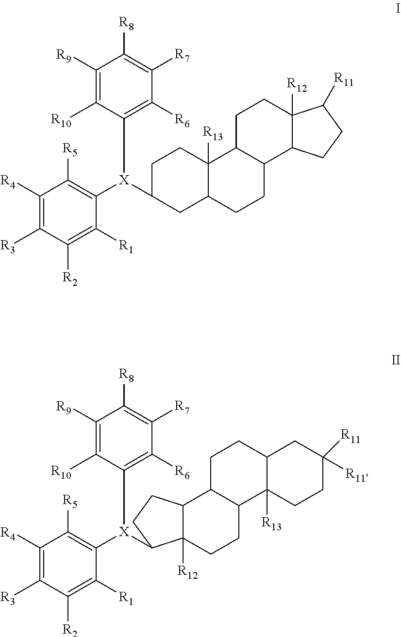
C1([R9])=C([R10])C([X](C2CC3C([R13])(CC2)C2C(CC3)C3C([R12])(CC2)C([R11])CC3)C2=C([R5])C([R4])=C([R3])C([R2])=C2[R1])=C([R6])C([R7])=C1[R8].C1([R9])=C([R10])C([X](C2=C([R5])C([R4])=C([R3])C([R2])=C2[R1])C2C3([R12])C(C4CCC5CC([R11])([R11])CCC5([R13])C4CC3)CC2)=C([R6])C([R7])=C1[R8]
